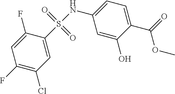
S(NC1=CC=C(C(OC)=O)C(O)=C1)(=O)(=O)C1=CC(Cl)=C(F)C=C1F
